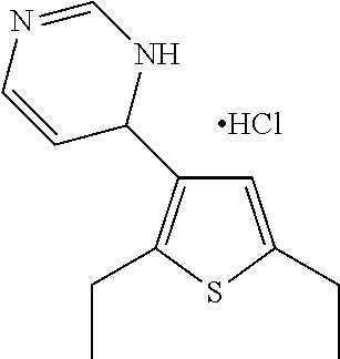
Cl.C1=C(CC)SC(CC)=C1C1NC=NC=C1
